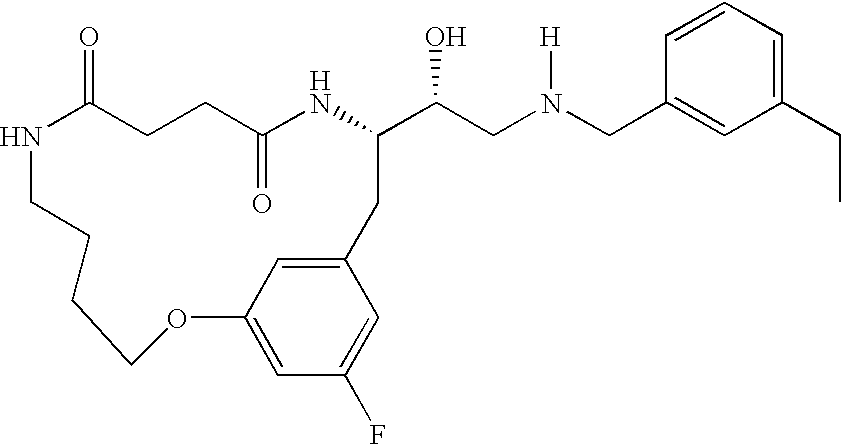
N1C(=O)CCC(=O)NC(C(CN(CC2=CC(CC)=CC=C2)[H])O)CC2=CC(=CC(F)=C2)OCCCC1
